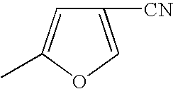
C1([CN])=COC(C)=C1
